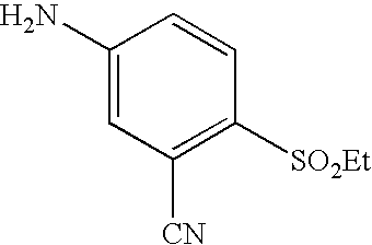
C1(N)=CC([CN])=C([SO2Et])C=C1
